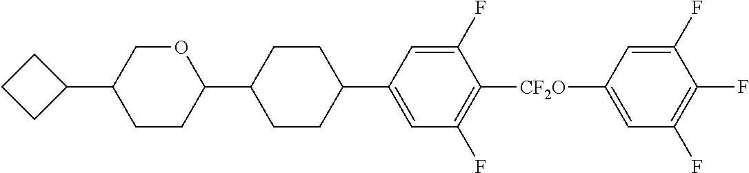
C1=C([CF2O]C2=C(F)C=C(C3CCC(C4OCC(C5CCC5)CC4)CC3)C=C2F)C=C(F)C(F)=C1F
